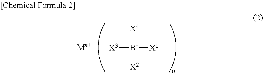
[X3][B-]([X4])([X1])[X2]
